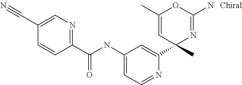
C1(C(NC2=CC=NC(C3(C)N=C(N)OC(C)=C3)=C2)=O)=NC=C(C#N)C=C1
